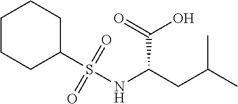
O=S(NC(CC(C)C)C(=O)O)(=O)C1CCCCC1
